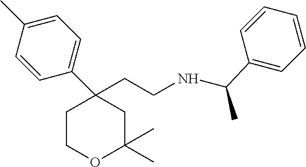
C1COC(C)(C)CC1(C1=CC=C(C)C=C1)CCNC(C)C1=CC=CC=C1
